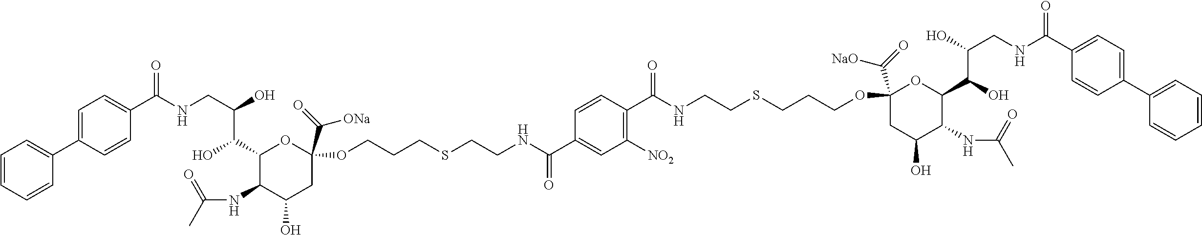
C1=CC=CC(C2=CC=C(C(NCC(O)C(C3C(NC(C)=O)C(O)CC(C(=O)[ONa])(OCCCSCCNC(C4=CC([NO2])=C(C(NCCSCCCOC5(C(=O)[NaO])CC(O)C(NC(C)=O)C(C(O)C(O)CNC(C6=CC=C(C7=CC=CC=C7)C=C6)=O)O5)=O)C=C4)=O)O3)O)=O)C=C2)=C1
